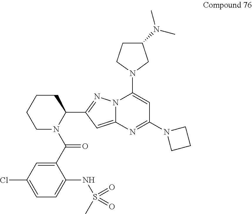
C1(C(N2C(C3=NN4C(=C3)N=C(N3CCC3)C=C4N3CC(N(C)C)CC3)CCCC2)=O)=CC(Cl)=CC=C1NS(C)(=O)=O
